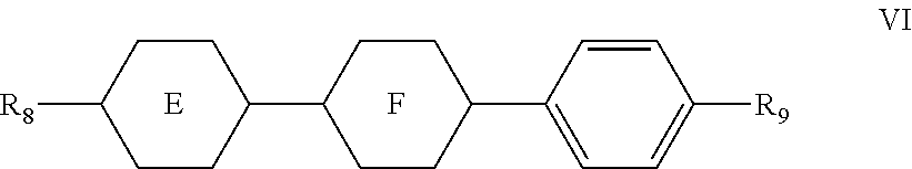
[R8]C1CCC(C2CCC(C3=CC=C([R9])C=C3)CC2)CC1.F
